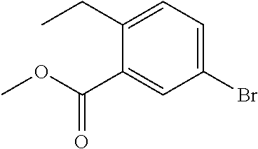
C1(Br)=CC=C(CC)C(C(OC)=O)=C1
